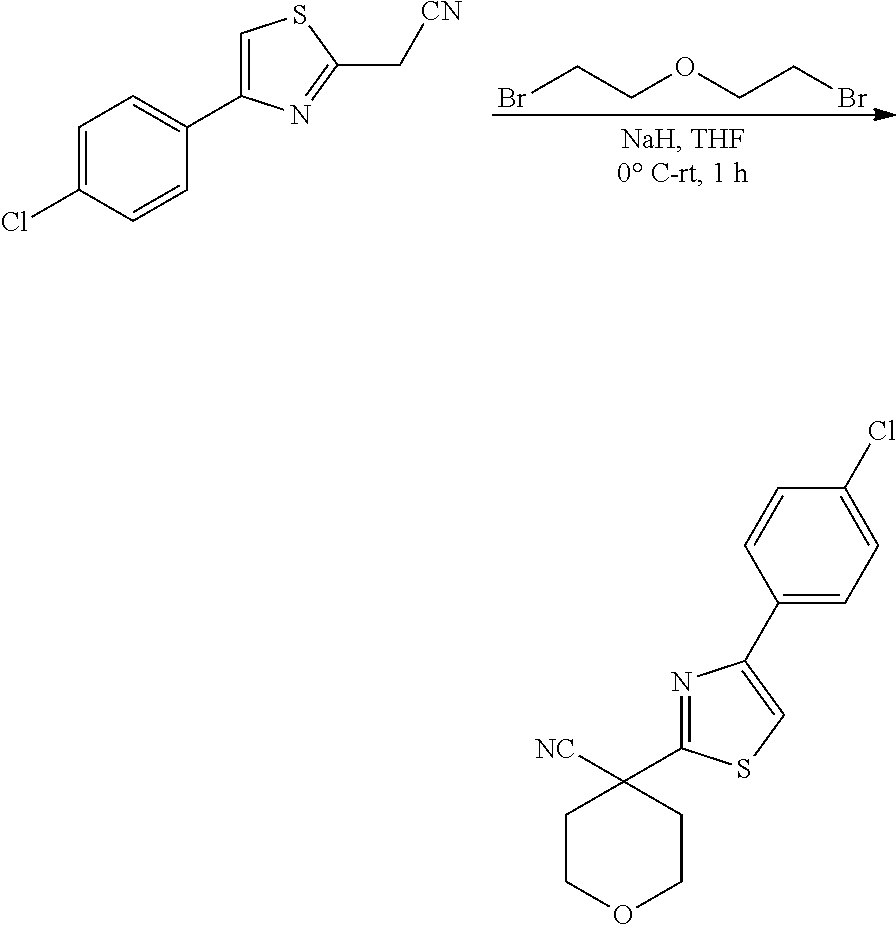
BrCCOCCBr.C1=C(Cl)C=CC(C2=CSC(C[CN])=N2)=C1.C1COCCC1([NC])C1=NC(C2=CC=C(Cl)C=C2)=CS1
